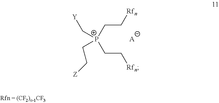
C(C[P+](CC[Rfn])(C[Y])CC[Z])[Rfn].[A]
